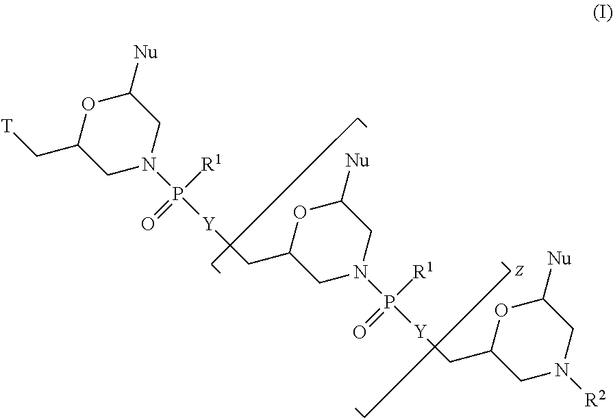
O1C(C[T])CN(P([Y]CC2OC([Nu])CN(P([Y]CC3OC([Nu])CN([R2])C3)([R1])=O)C2)([R1])=O)CC1[Nu]
